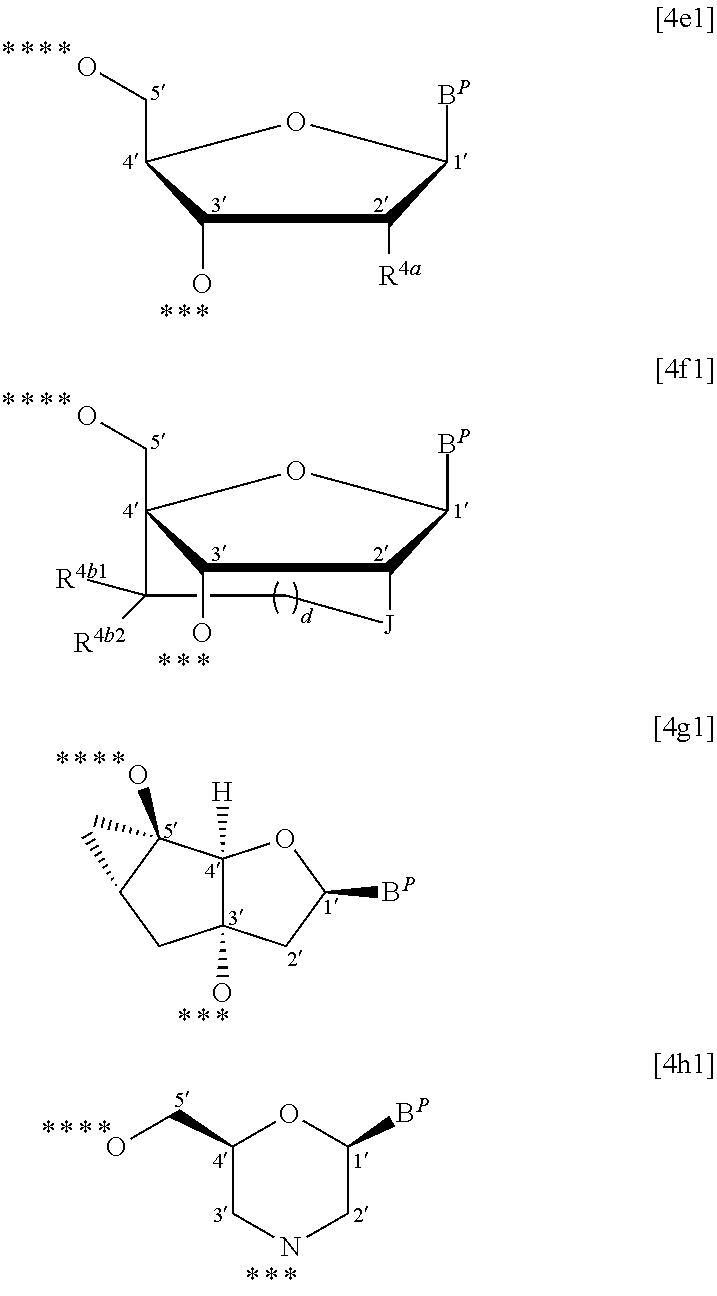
C1(O)C(CO)OC([BP])C1[R4a].C12([H])C(O)(CC([BP])O1)CC(C)C2(O)C.C1(CO)CNCC([BP])O1.C1([R4b1])([R4b2])C[J]C2C(O)C1(CO)OC2[BP]
